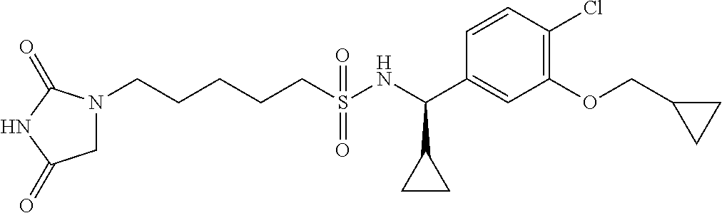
N1(CCCCCS(NC(C2=CC(OCC3CC3)=C(Cl)C=C2)C2CC2)(=O)=O)CC(=O)NC1=O
